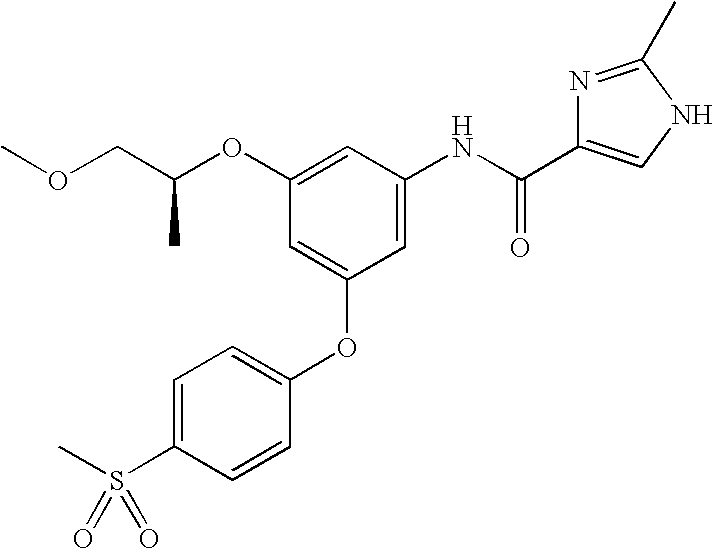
COCC(OC1=CC(NC(C2=CNC(C)=N2)=O)=CC(OC2=CC=C(S(C)(=O)=O)C=C2)=C1)C
